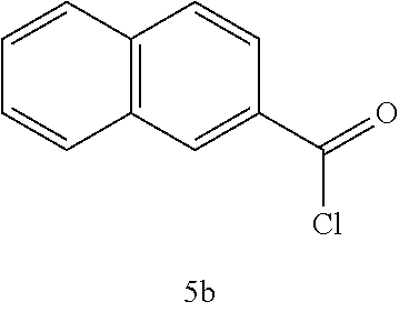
C1(C(=O)Cl)=CC2=C(C=C1)C=CC=C2
